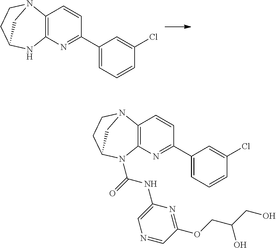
C12=C(N=C(C3=CC=CC(Cl)=C3)C=C1)NC1CCN2C1.C12=C(N=C(C3=CC=CC(Cl)=C3)C=C1)N(C(NC1=CN=CC(OCC(O)CO)=N1)=O)C1CCN2C1
